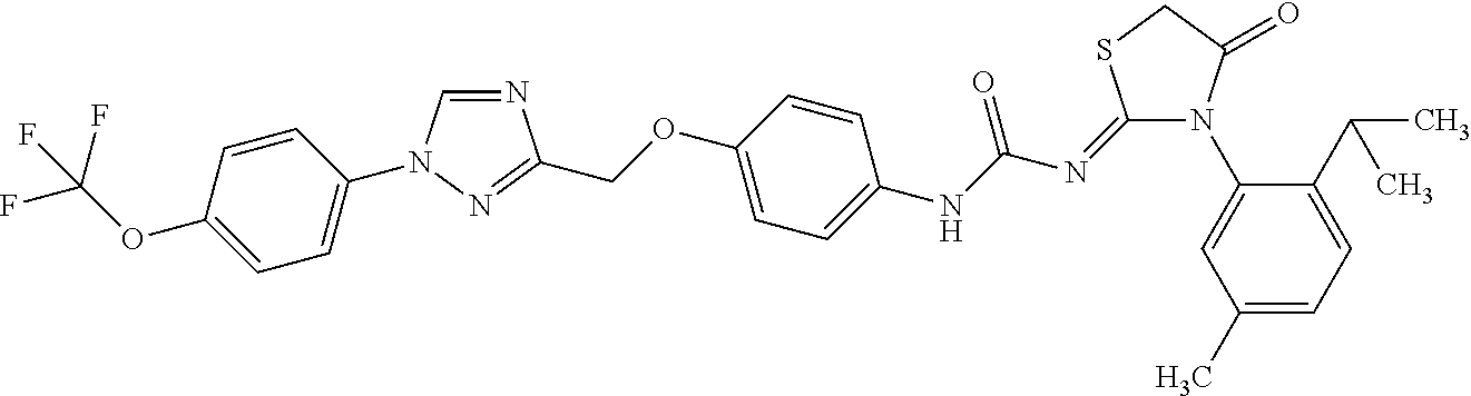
N1=CN(C2=CC=C(OC(F)(F)F)C=C2)N=C1COC1=CC=C(NC(N=C2N(C3=CC(C)=CC=C3C(C)C)C(=O)CS2)=O)C=C1
